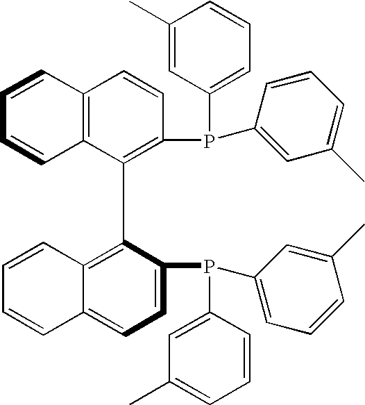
C12=C(C=CC=C1)C=CC(P(C1=CC=CC(C)=C1)C1=CC(C)=CC=C1)=C2C1=C2C(=CC=C1P(C1=CC(C)=CC=C1)C1=CC=CC(C)=C1)C=CC=C2
